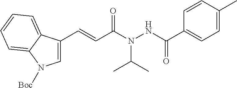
C1=C(C)C=CC(C(NN(C(C=CC2=CN([Boc])C3=CC=CC=C23)=O)C(C)C)=O)=C1
